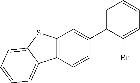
C12=C(C=CC(C3=CC=CC=C3Br)=C1)C1=CC=CC=C1S2
